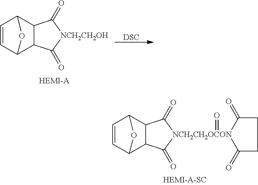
C1=CC2C3C(C1O2)C(=O)[NCH2CH2OH]C3=O.[DSC].C1=CC2C3C(C1O2)C(=O)[NCH2CH2OCON]1(=O)(C3=O)C(=O)CCC1=O
